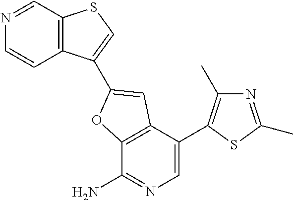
C12=C(C(C3=C(C)N=C(C)S3)=CN=C1N)C=C(C1=CSC3=C1C=CN=C3)O2
